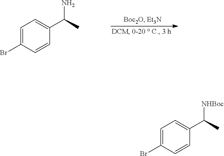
C1=C(Br)C=CC(C(C)N)=C1.C1=C(Br)C=CC(C(C)[NHBoc])=C1
